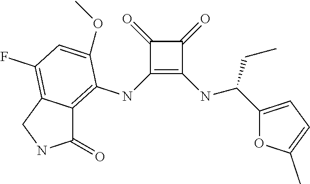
C1(NC2=C3C(=C(F)C=C2OC)CNC3=O)=C(NC(C2=CC=C(C)O2)CC)C(=O)C1=O
